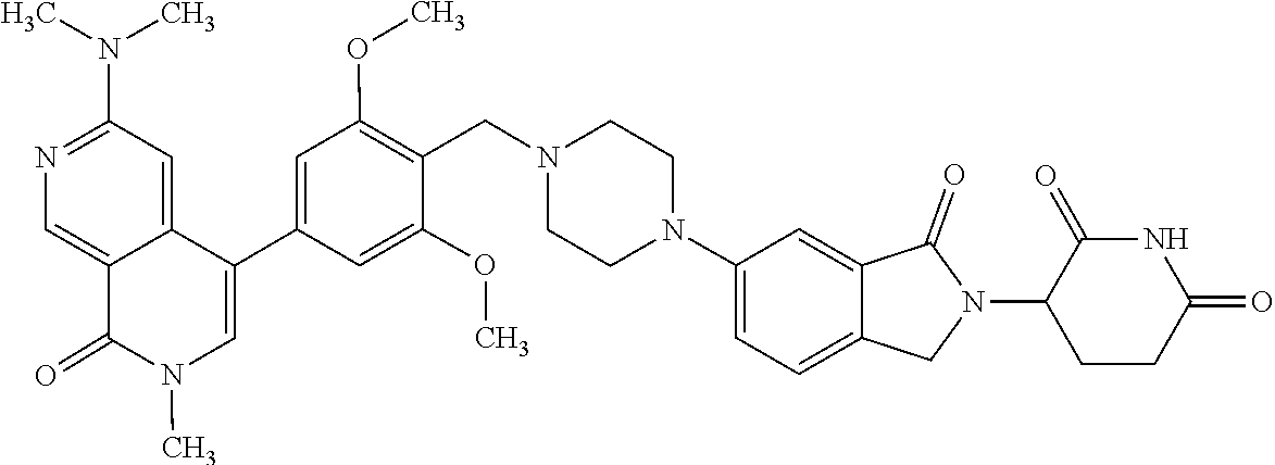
C1CN(CC2=C(OC)C=C(C3=CN(C)C(=O)C4=CN=C(N(C)C)C=C43)C=C2OC)CCN1C1=CC=C2C(=C1)C(=O)N(C1CCC(=O)NC1=O)C2
